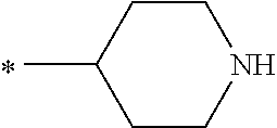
C1CC(C)CCN1
